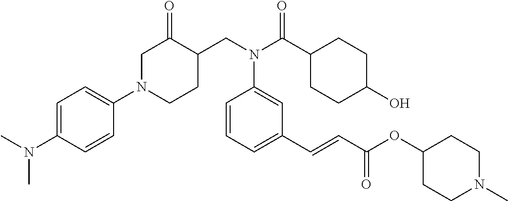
N1(C2=CC=C(N(C)C)C=C2)CCC(CN(C(C2CCC(O)CC2)=O)C2=CC(C=CC(OC3CCN(C)CC3)=O)=CC=C2)C(=O)C1
